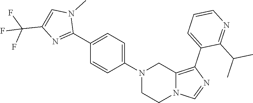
N1(C2=CC=C(C3=NC(C(F)(F)F)=CN3C)C=C2)CCN2C(=C(C3=CC=CN=C3C(C)C)N=C2)C1
